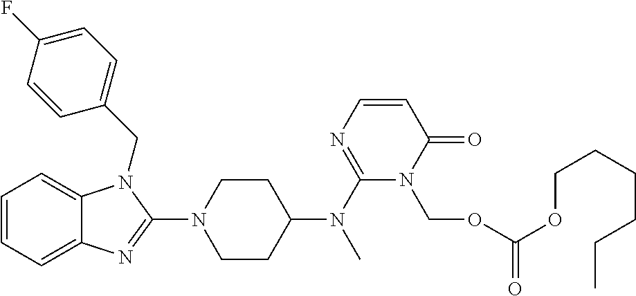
C1=CC=C2C(=C1)N(CC1=CC=C(F)C=C1)C(N1CCC(N(C3=NC=CC(=O)N3COC(OCCCCCC)=O)C)CC1)=N2
